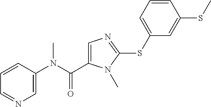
C1=CC(N(C(=O)C2=CN=C(SC3=CC=CC(SC)=C3)N2C)C)=CN=C1
